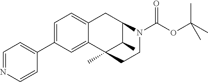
C12=CC=C(C3=CC=NC=C3)C=C1C1(C)C(C)C(C2)N(C(OC(C)(C)C)=O)CC1
